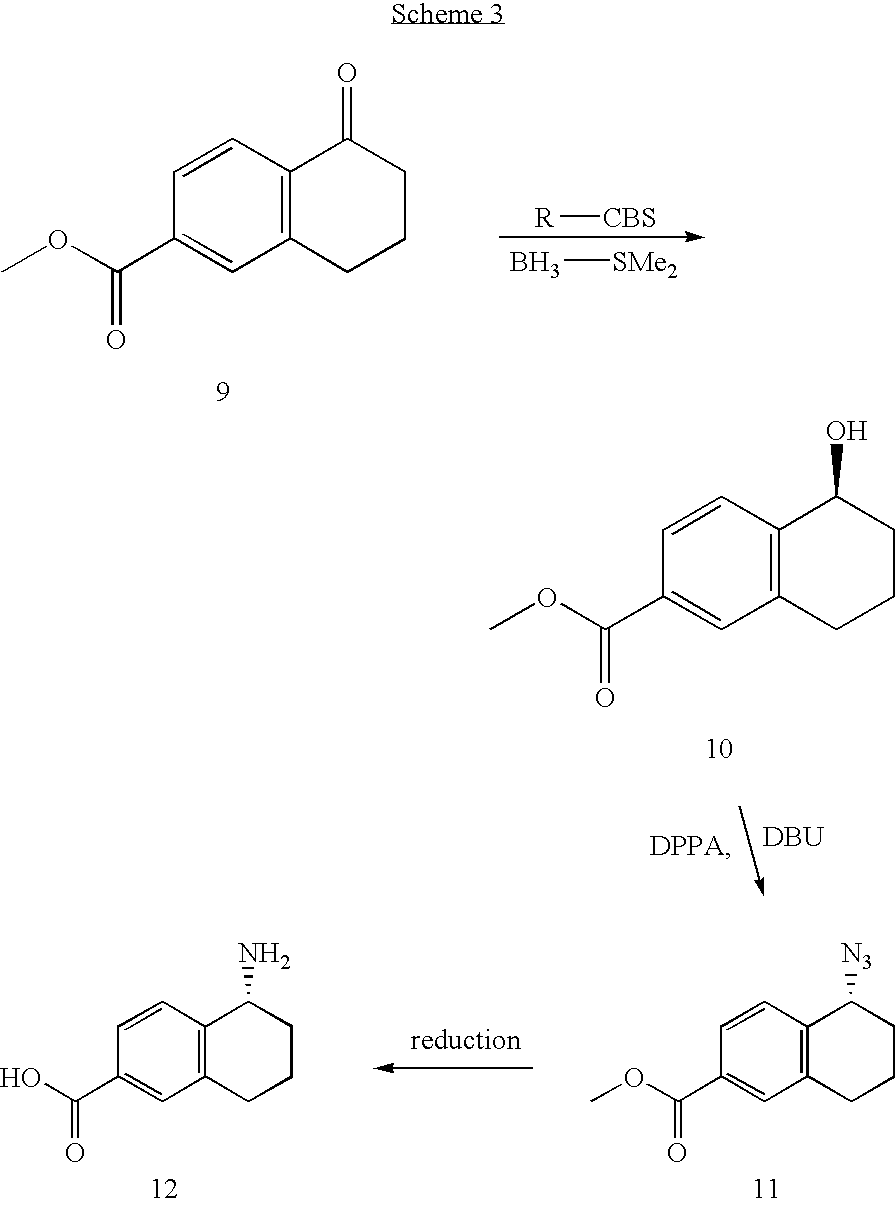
C12=C(C=CC(C(OC)=O)=C1)C(=O)CCC2.[R][CBS].B[SMe2].C12=C(C=CC(C(OC)=O)=C1)C(O)CCC2.[DBU].C12=C(C=CC(C(OC)=O)=C1)C([N3])CCC2.C12=C(C=CC(C(O)=O)=C1)C(N)CCC2
